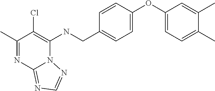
C1(C)=NC2=NC=NN2C(NCC2=CC=C(OC3=CC=C(C)C(C)=C3)C=C2)=C1Cl
